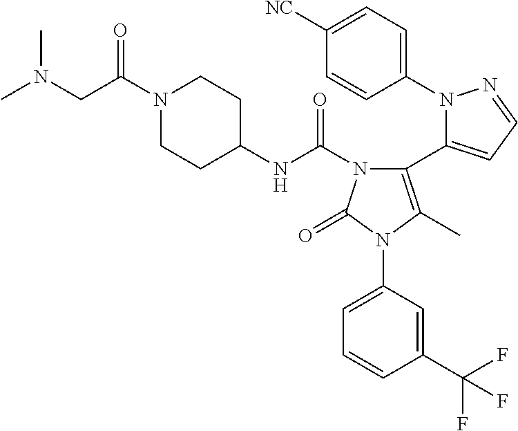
C1(N2C(C3=C(C)N(C4=CC=CC(C(F)(F)F)=C4)C(=O)N3C(NC3CCN(C(CN(C)C)=O)CC3)=O)=CC=N2)=CC=C([NC])C=C1
